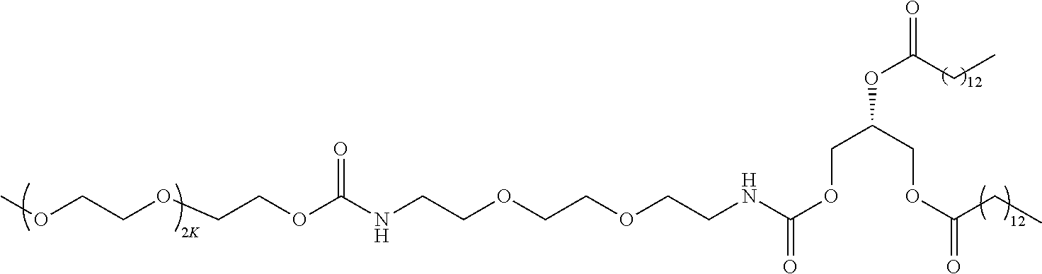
O(C(NCCOCCOCCNC(OCCOCCOC)=O)=O)CC(OC(=O)CC)COC(=O)CC
